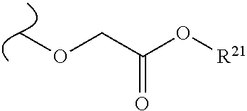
COCC(O[R21])=O
